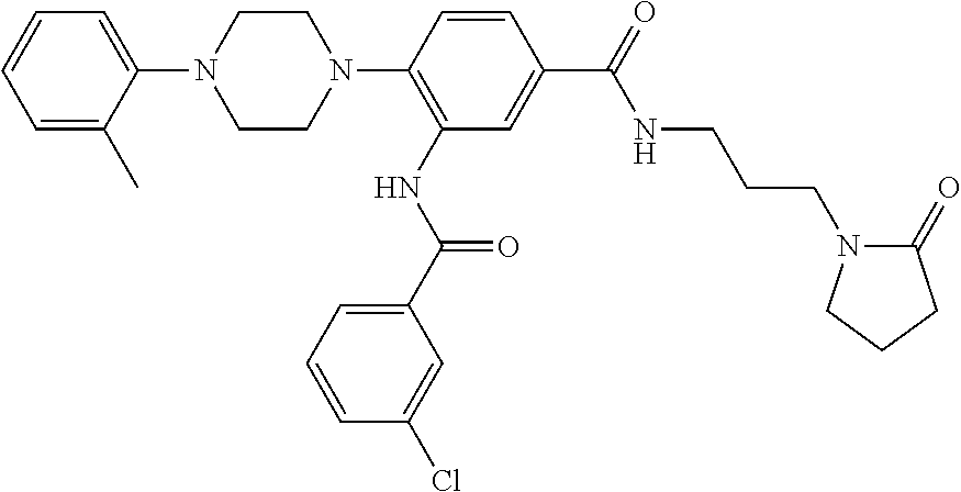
C1=CC=C(C)C(N2CCN(C3=C(NC(=O)C4=CC=CC(Cl)=C4)C=C(C(NCCCN4C(=O)CCC4)=O)C=C3)CC2)=C1
